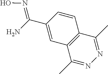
N1=C(C)C2=C(C(C)=N1)C=C(C(N)=NO)C=C2
